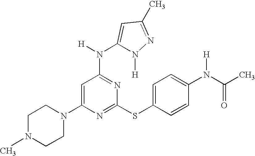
C1N(C)CCN(C2=CC(N([H])C3=CC(C)=NN3[H])=NC(SC3=CC=C(N(C(=O)C)[H])C=C3)=N2)C1
